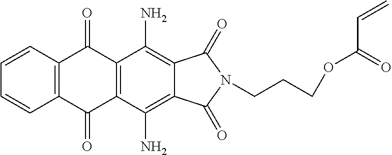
C1=CC2=C(C=C1)C(=O)C1=C(C2=O)C(N)=C2C(=C1N)C(=O)N(CCCOC(C=C)=O)C2=O
